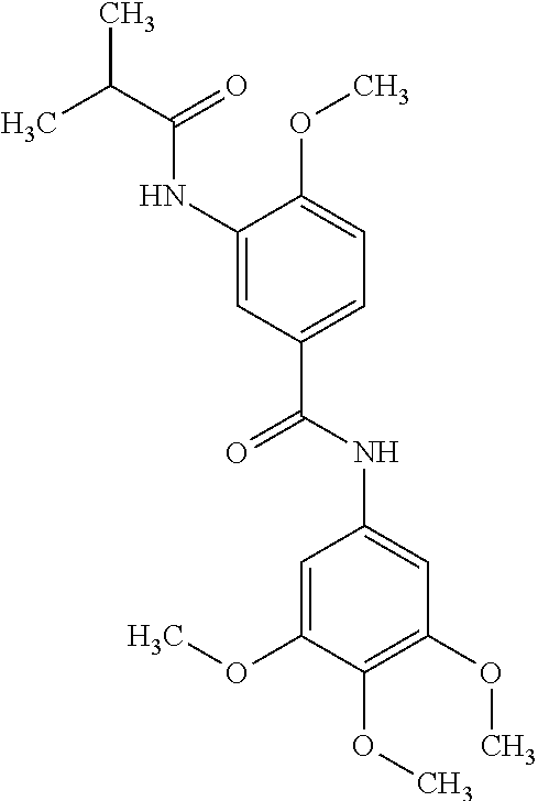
CC(C(=O)NC1=CC(C(NC2=CC(OC)=C(OC)C(OC)=C2)=O)=CC=C1OC)C
